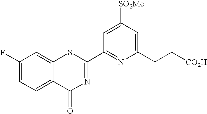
[SO2Me]C1=CC(C2=NC(=O)C3=CC=C(F)C=C3S2)=NC(CC[CO2H])=C1
